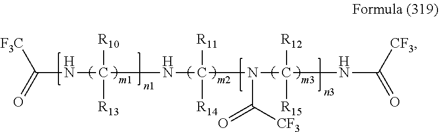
C(NC(NC(N(C(NC(=O)[CF3])([R12])[R15])C([CF3])=O)([R11])[R14])([R10])[R13])([F3C])=O
